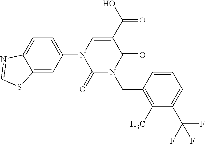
C1(=O)N(CC2=C(C)C(C(F)(F)F)=CC=C2)C(=O)C(C(=O)O)=CN1C1=CC=C2C(=C1)SC=N2
